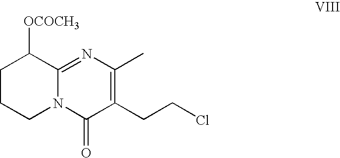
C1CCN2C(=NC(C)=C(CCCl)C2=O)C1[OCOCH3]
